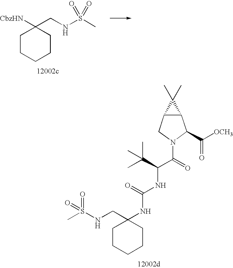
C1CCCCC1(CNS(C)(=O)=O)NC(=O)NC(C(C)(C)C)C(=O)N1C(C(=O)[OCH3])C2C(C1)C2(C)C.C1CCCCC1([CbzHN])CNS(C)(=O)=O
